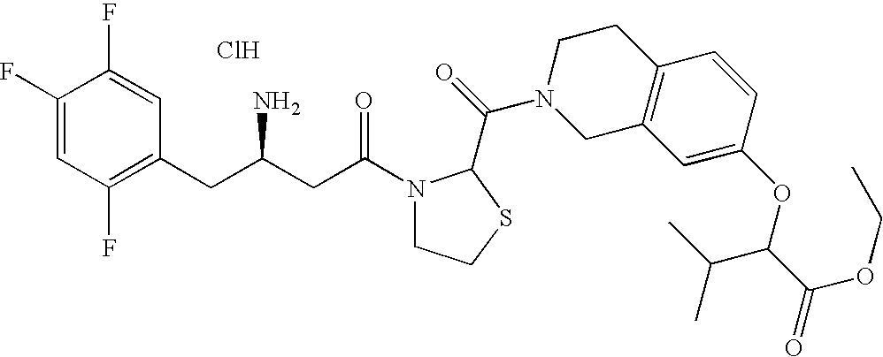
Cl.C1(F)=CC(F)=C(CC(CC(=O)N2CCSC2C(=O)N2CC3=C(CC2)C=CC(OC(C(=O)OCC)C(C)C)=C3)N)C=C1F
